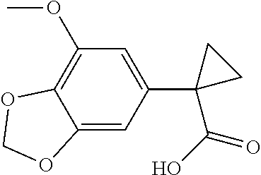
C12=CC(C3(C(=O)O)CC3)=CC(OC)=C1OCO2
